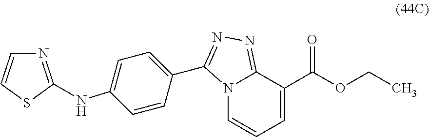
C1(C2=NN=C3N2C=CC=C3C(OCC)=O)=CC=C(NC2=NC=CS2)C=C1
